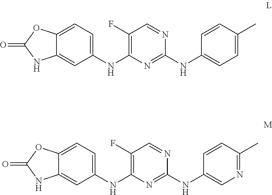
C1(NC2=C(F)C=NC(NC3=CC=C(C)C=C3)=N2)=CC=C2C(=C1)NC(=O)O2.C1(NC2=C(F)C=NC(NC3=CN=C(C)C=C3)=N2)=CC=C2C(=C1)NC(=O)O2
